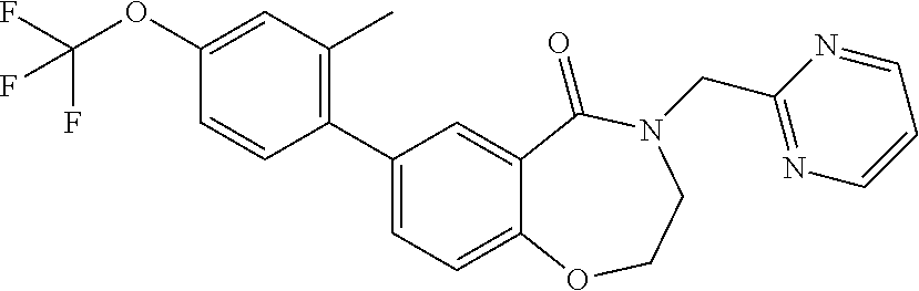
C1=C(OC(F)(F)F)C=CC(C2=CC=C3C(=C2)C(=O)N(CC2=NC=CC=N2)CCO3)=C1C
